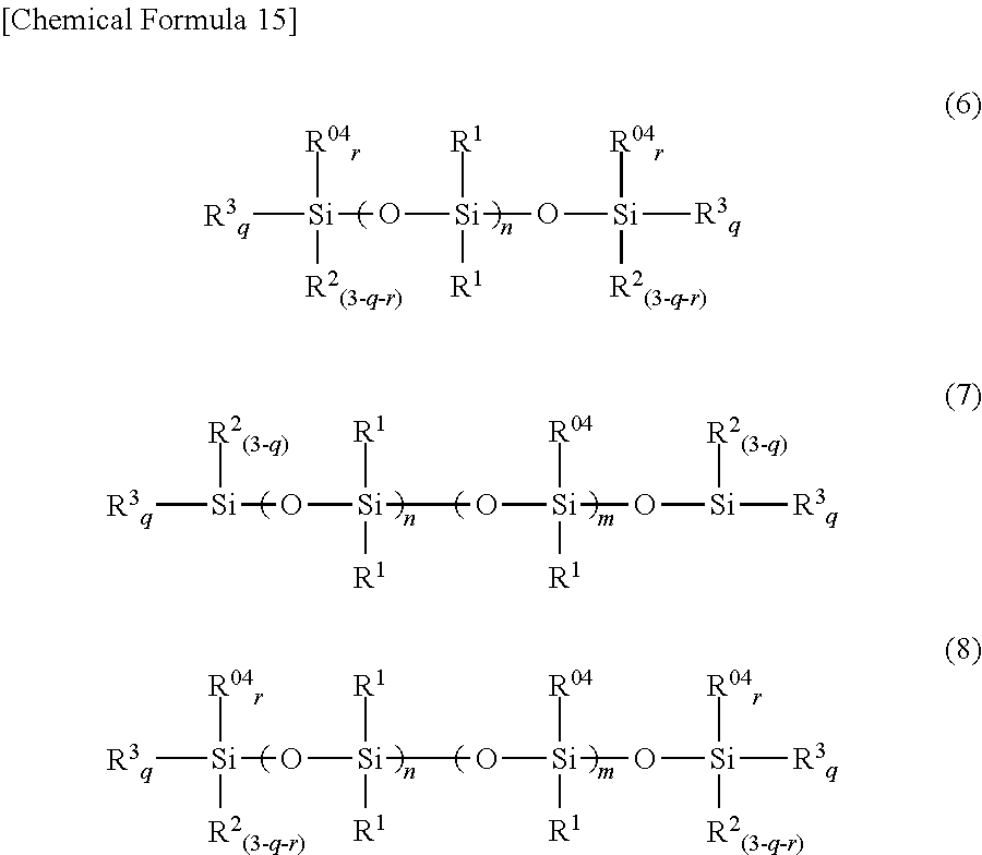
[R3q][Si]([R2(3-q-r)])([R04r])O[Si]([R1])([R1])O[Si]([R04r])([R2(3-q-r)])[R3q].[R3q][Si]([R2(3-q)])O[Si]([R1])([R1])O[Si]([R04])([R1])O[Si]([R3q])[R2(3-q)].[R3q][Si]([R04r])(O[Si]([R1])([R1])O[Si]([R04])([R1])O[Si]([R3q])([R04r])[R2(3-q-r)])[R2(3-q-r)]
